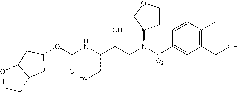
C(NC(C(CN([SO2]C1=CC(CO)=C(C)C=C1)C1CCOC1)O)C[Ph])(=O)OC1CC2C(C1)OCC2
